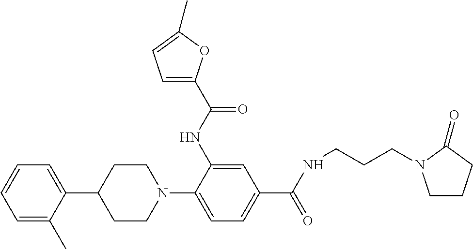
C1=C(C)C(C2CCN(C3=CC=C(C(=O)NCCCN4CCCC4=O)C=C3NC(=O)C3=CC=C(C)O3)CC2)=CC=C1
